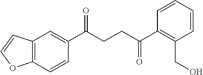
C1(C(CCC(C2=C(CO)C=CC=C2)=O)=O)=CC2=C(C=C1)OC=C2
